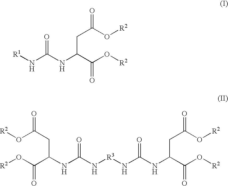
[R1]NC(NC(C(O[R2])=O)CC(=O)O[R2])=O.[R2]OC(C(NC(N[R3]NC(NC(C(O[R2])=O)CC(=O)O[R2])=O)=O)CC(=O)O[R2])=O
